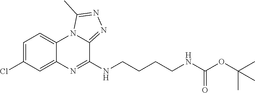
C1=C(Cl)C=C2C(=C1)N1C(=NN=C1C)C(NCCCCNC(=O)OC(C)(C)C)=N2
